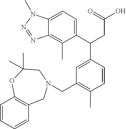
C1(C(CC(=O)O)C2=CC(CN3CC4=C(C=CC=C4)OC(C)(C)C3)=C(C)C=C2)=CC=C2C(=C1C)N=NN2C
